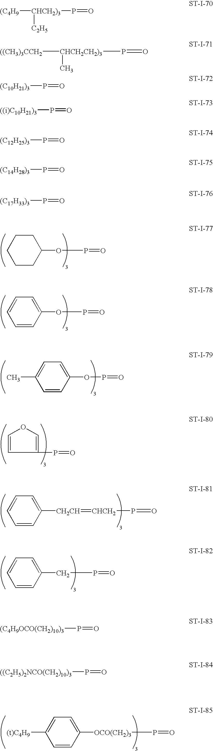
C1CC(OP=O)CCC1.C1=CC(OP=O)=CC=C1.CC1=CC=C(OP=O)C=C1.C1(P=O)=COC=C1.C1=CC([CH2CH]=[CHCH2]P=O)=CC=C1.C1=CC(CP=O)=CC=C1.C1=CC([OCO(CH2)3]P=O)=CC=C1[(t)C4H9].[(C17H33)3]P=O.[((i)C10H21)3]P=O.[(C12H25)3]P=O.[(C14H28)3]P=O.[(C4H9OCO(CH2)10)3]P=O.[((C2H5)2NCO(CH2)10)3]P=O.[((CH3)3CCH2][CHCH2CH2)3](P=O)C.[(C4H9][CHCH2)3](P=O)[C2H5].[(C10H21)3]P=O
